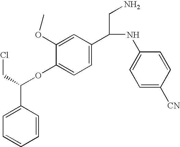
C1=CC=CC(C(CCl)OC2=CC=C(C(CN)NC3=CC=C([CN])C=C3)C=C2OC)=C1
